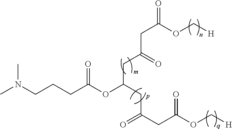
CN(CCCC(OC(CC(CC(=O)OC[H])=O)CC(=O)CC(OC[H])=O)=O)C
